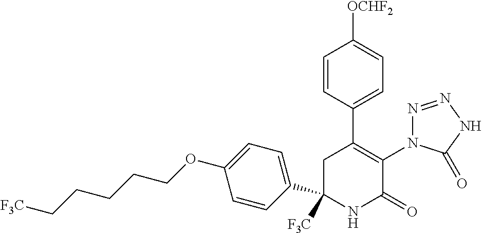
C1=CC(C2=C(N3N=NNC3=O)C(=O)NC([F3C])(C3=CC=C(OCCCCC[F3C])C=C3)C2)=CC=C1[OCHF2]
